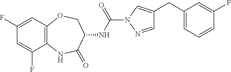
C1(F)=CC2=C(C(F)=C1)NC(=O)C(NC(N1N=CC(CC3=CC=CC(F)=C3)=C1)=O)CO2
